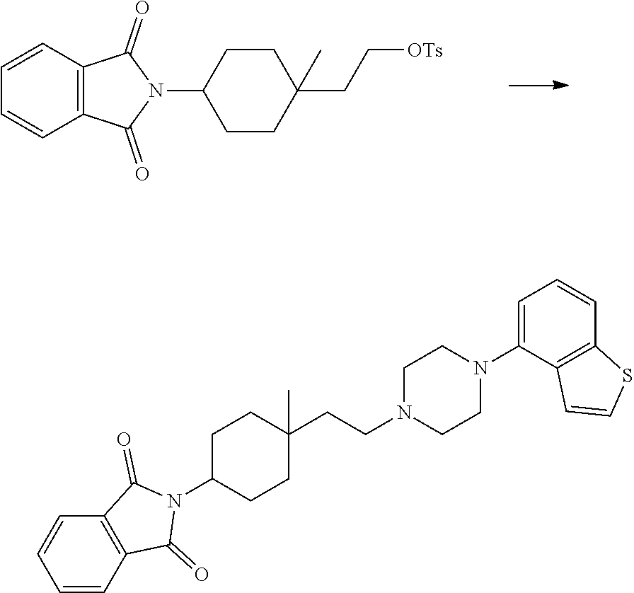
C1=CC2=C(C=C1)C(=O)N(C1CCC(CC[OTs])(C)CC1)C2=O.C1=CC2=C(C=C1)C(=O)N(C1CCC(CCN3CCN(C4=CC=CC5=C4C=CS5)CC3)(C)CC1)C2=O
